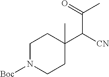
C1N([Boc])CCC(C)(C([CN])C(C)=O)C1
